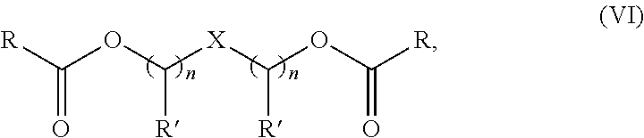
C(OC([X]C(OC([R])=O)[R])[R])([R])=O
